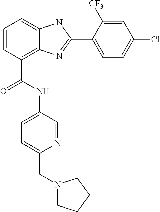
C1=CC(C(NC2=CC=C(CN3CCCC3)N=C2)=O)=C2C(=C1)NC(C1=CC=C(Cl)C=C1[CF3])=N2
